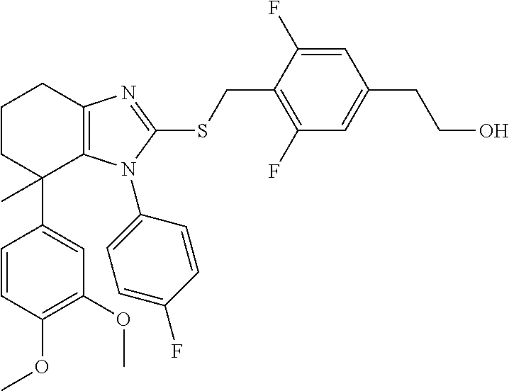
C1(OC)=C(OC)C=CC(C2(C)C3=C(CCC2)N=C(SCC2=C(F)C=C(CCO)C=C2F)N3C2=CC=C(F)C=C2)=C1
